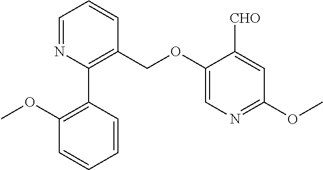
C1=NC(C2=C(OC)C=CC=C2)=C(COC2=CN=C(OC)C=C2[CHO])C=C1
